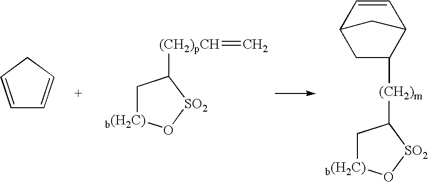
C1=CCC=C1.C1[b(H2C)]O[SO2]C1[(CH2)pCH]=C.C1C([(CH2)m]C2C[b(H2C)]O[SO2]2)C2C=CC1C2
